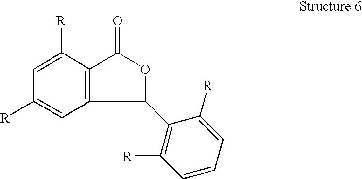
C1([R])=CC([R])=CC2=C1C(=O)OC2C1=C([R])C=CC=C1[R]
